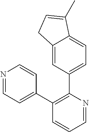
C12=CC(C3=C(C4=CC=NC=C4)C=CC=N3)=CC=C1C(C)=CC2
